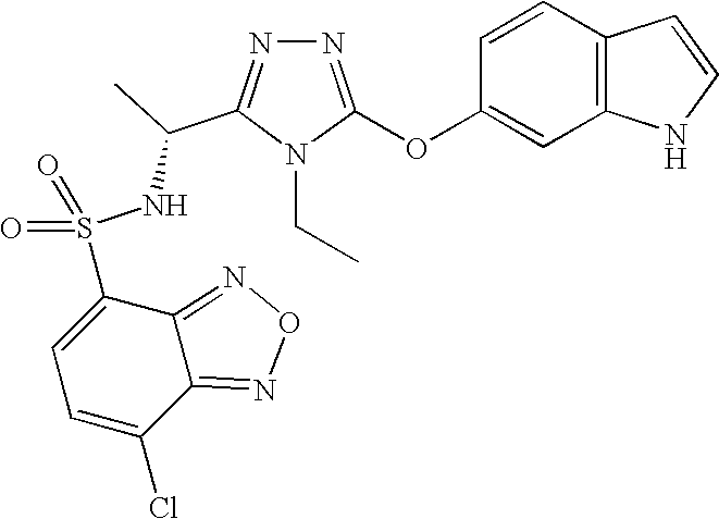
N1=C(OC2=CC3=C(C=C2)C=CN3)N(CC)C(C(NS(C2=CC=C(Cl)C3=NON=C23)(=O)=O)C)=N1
